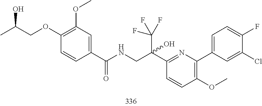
C1(Cl)=CC(C2=C(OC)C=CC(C(CNC(C3=CC(OC)=C(OCC(C)O)C=C3)=O)(O)C(F)(F)F)=N2)=CC=C1F
